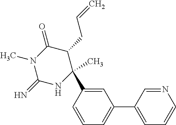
C1(=O)N(C)C(=N)NC(C)(C2=CC(C3=CC=CN=C3)=CC=C2)C1CC=C
